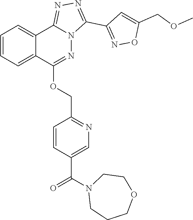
C1(COC2=NN3C(=NN=C3C3=NOC(COC)=C3)C3=CC=CC=C32)=NC=C(C(N2CCCOCC2)=O)C=C1
